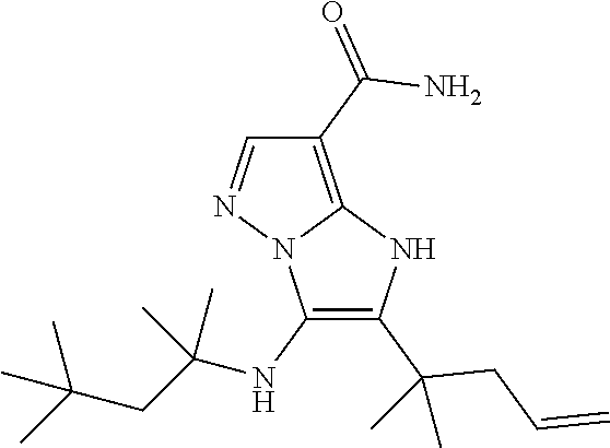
C1(NC(CC(C)(C)C)(C)C)=C(C(CC=C)(C)C)NC2=C(C(=O)N)C=NN12
